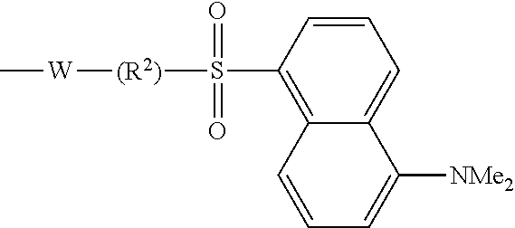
C1=CC(S([(R2)][W]C)(=O)=O)=C2C(=C1)C([NMe2])=CC=C2
